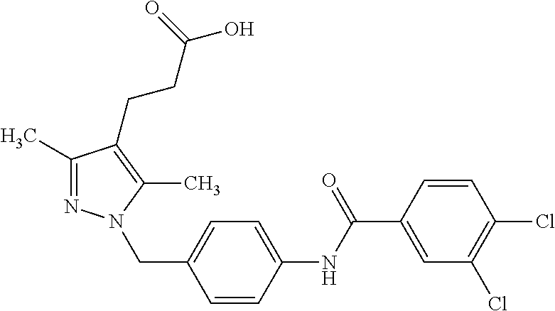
C1=CC(Cl)=C(Cl)C=C1C(=O)NC1=CC=C(CN2N=C(C)C(CCC(O)=O)=C2C)C=C1
